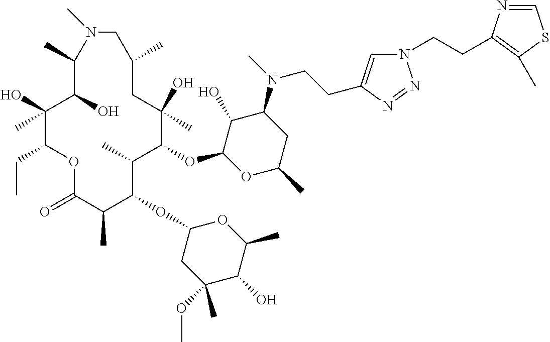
C1(O)C(OC2C(C)C(OC3CC(OC)(C)C(O)C(C)O3)C(C)C(=O)OC(CC)C(O)(C)C(O)C(C)N(C)CC(C)CC2(O)C)OC(C)CC1N(C)CCC1=CN(CCC2=C(C)SC=N2)N=N1
